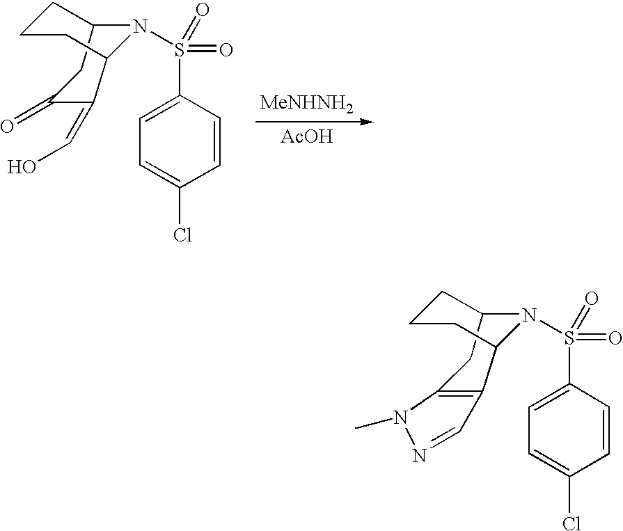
[MeNHNH2].[AcOH].C12CC(=O)C(=CO)C(CCC1)N2S(=O)(=O)C1=CC=C(Cl)C=C1.C12CC3=C(C(CCC1)N2S(=O)(=O)C1=CC=C(Cl)C=C1)C=NN3C
